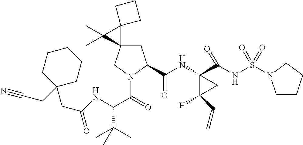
C1C2(CN(C(=O)C(NC(CC3(CC#N)CCCCC3)=O)C(C)(C)C)C1C(NC1(C(NS(=O)(=O)N3CCCC3)=O)C([H])(C=C)C1)=O)C1(C2(C)C)CCC1
